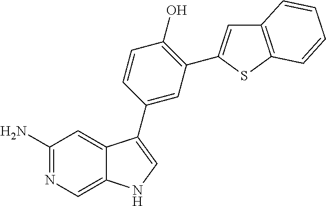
C1(N)=NC=C2C(=C1)C(C1=CC(C3=CC4=C(S3)C=CC=C4)=C(O)C=C1)=CN2
